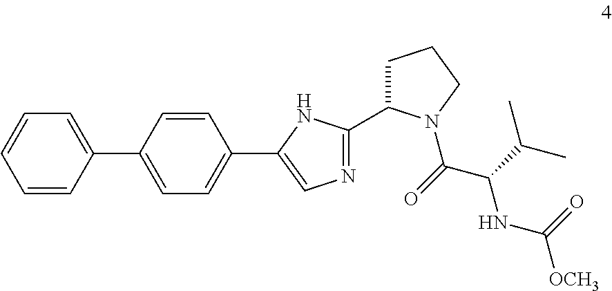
C1=CC(C2=CC=C(C3=CN=C(C4CCCN4C(=O)C(C(C)C)NC([OCH3])=O)N3)C=C2)=CC=C1
